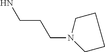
C(CCN)N1CCCC1
